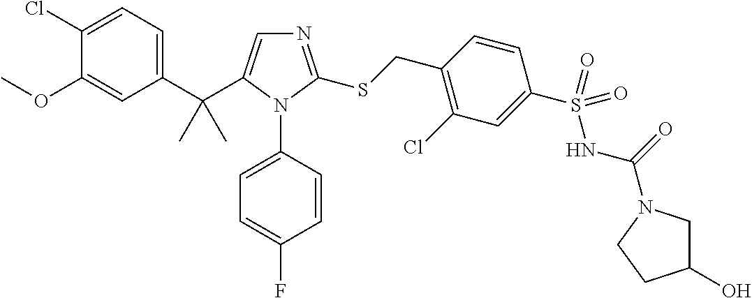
C1(C(C)(C)C2=CN=C(SCC3=C(Cl)C=C(S(NC(=O)N4CC(O)CC4)(=O)=O)C=C3)N2C2=CC=C(F)C=C2)=CC=C(Cl)C(OC)=C1
